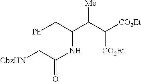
[Ph]CC(C(C([CO2Et])[CO2Et])[Me])NC(=O)C[CbzHN]
